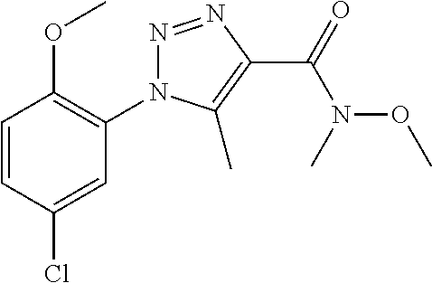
N1=NC(C(=O)N(C)OC)=C(C)N1C1=C(OC)C=CC(Cl)=C1
